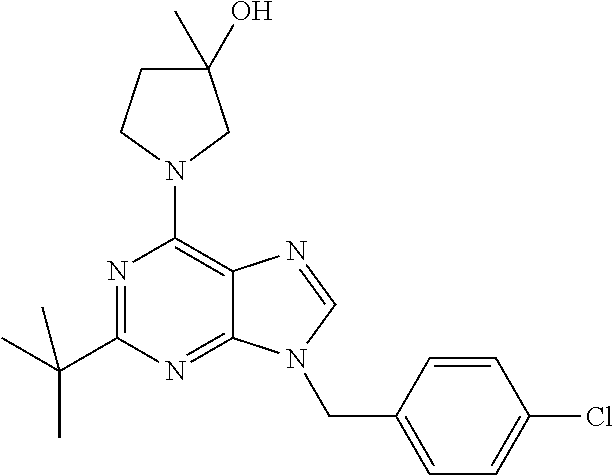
N1=C(C(C)(C)C)N=C2C(=C1N1CC(C)(O)CC1)N=CN2CC1=CC=C(Cl)C=C1
